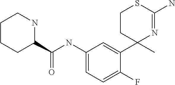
C1CCC(C(NC2=CC=C(F)C(C3(C)N=C(N)SCC3)=C2)=O)NC1
